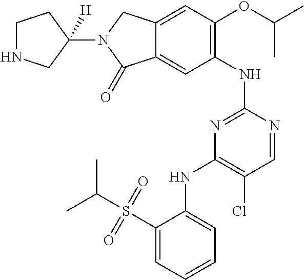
C1(NC2=NC(NC3=CC=CC=C3S(C(C)C)(=O)=O)=C(Cl)C=N2)=C(OC(C)C)C=C2C(=C1)C(=O)N(C1([H])CNCC1)C2
